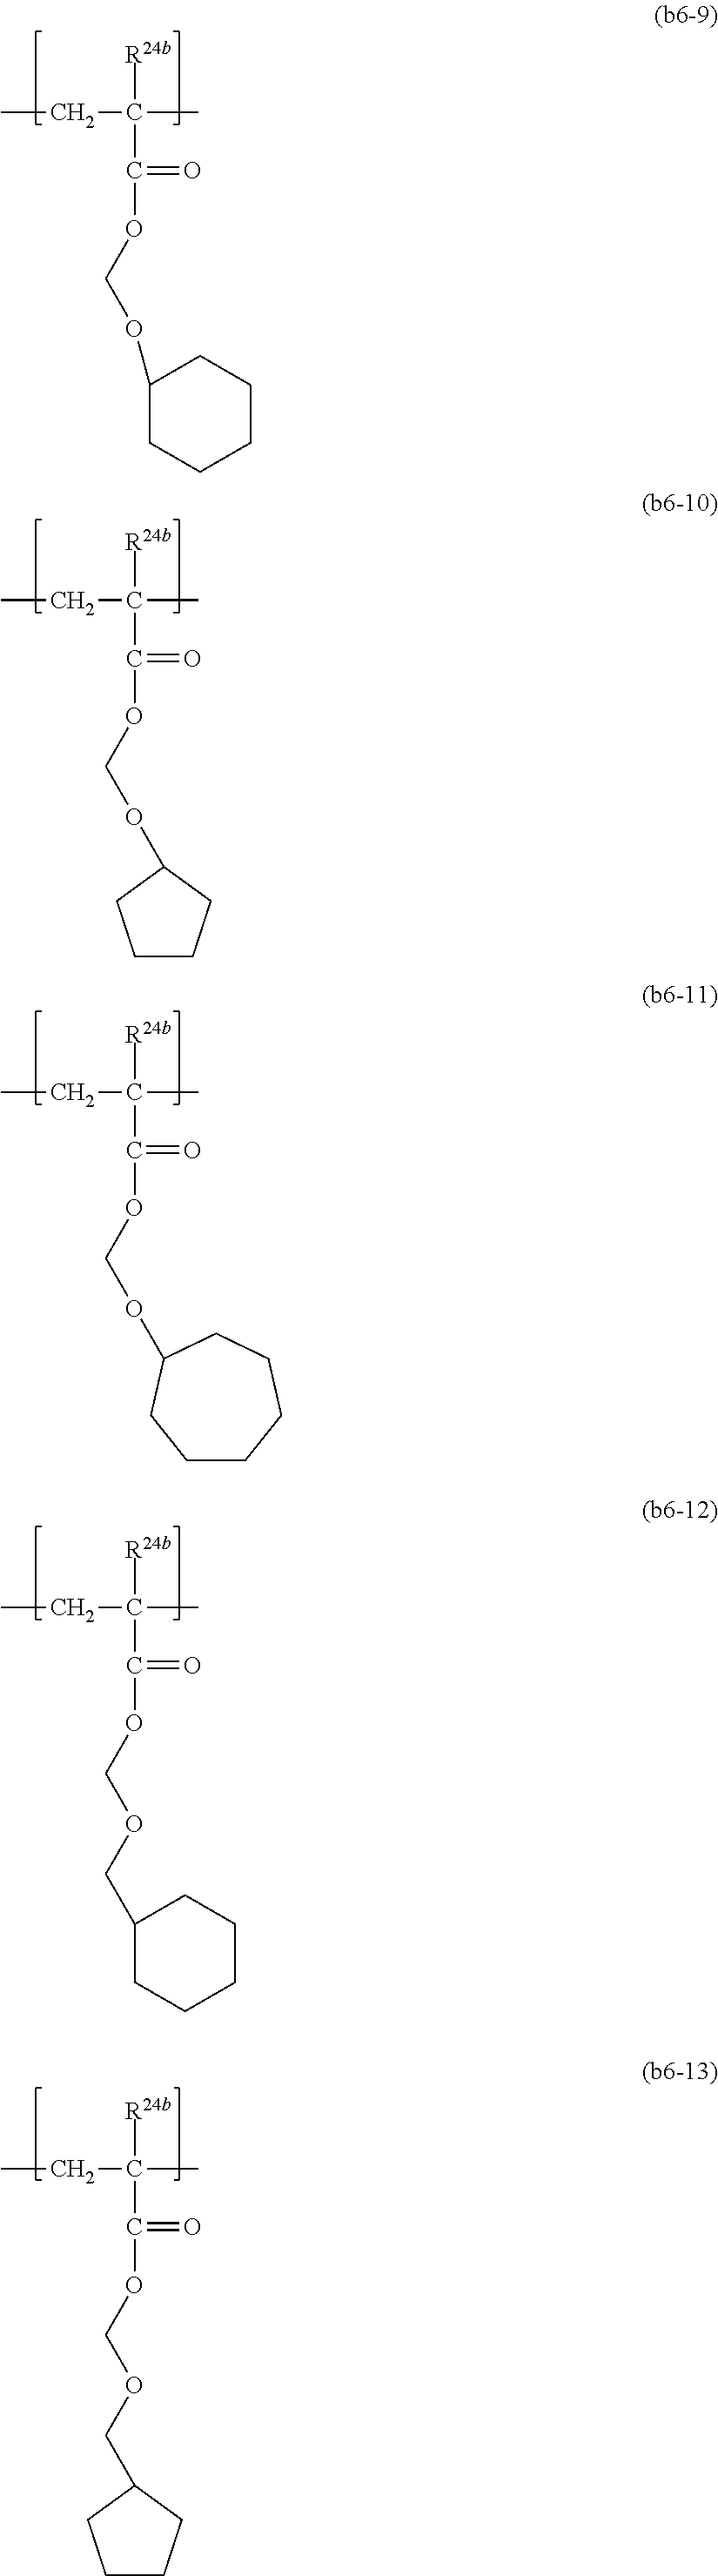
CCC(C)([R24b])C(=O)OCOC1CCCCC1.CCC(C)([R24b])C(=O)OCOC1CCCC1.CCC(C)([R24b])C(=O)OCOC1CCCCCC1.CCC(C)([R24b])C(=O)OCOCC1CCCCC1.CCC(C)([R24b])C(=O)OCOCC1CCCC1
